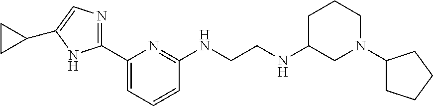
C1(C2=NC=C(C3CC3)N2)=CC=CC(NCCNC2CN(C3CCCC3)CCC2)=N1
